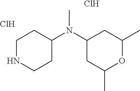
C1NCCC(N(C2CC(C)OC(C)C2)C)C1.Cl.Cl
